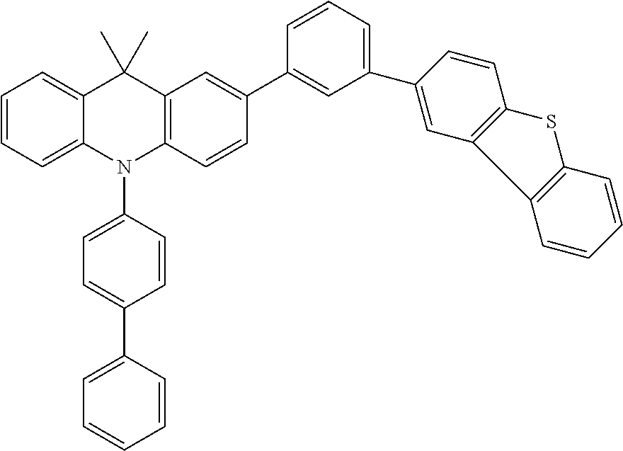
C1=CC=C2C(=C1)C(C)(C)C1=C(N2C2=CC=C(C3=CC=CC=C3)C=C2)C=CC(C2=CC(C3=CC4=C(C=C3)SC3=C4C=CC=C3)=CC=C2)=C1
